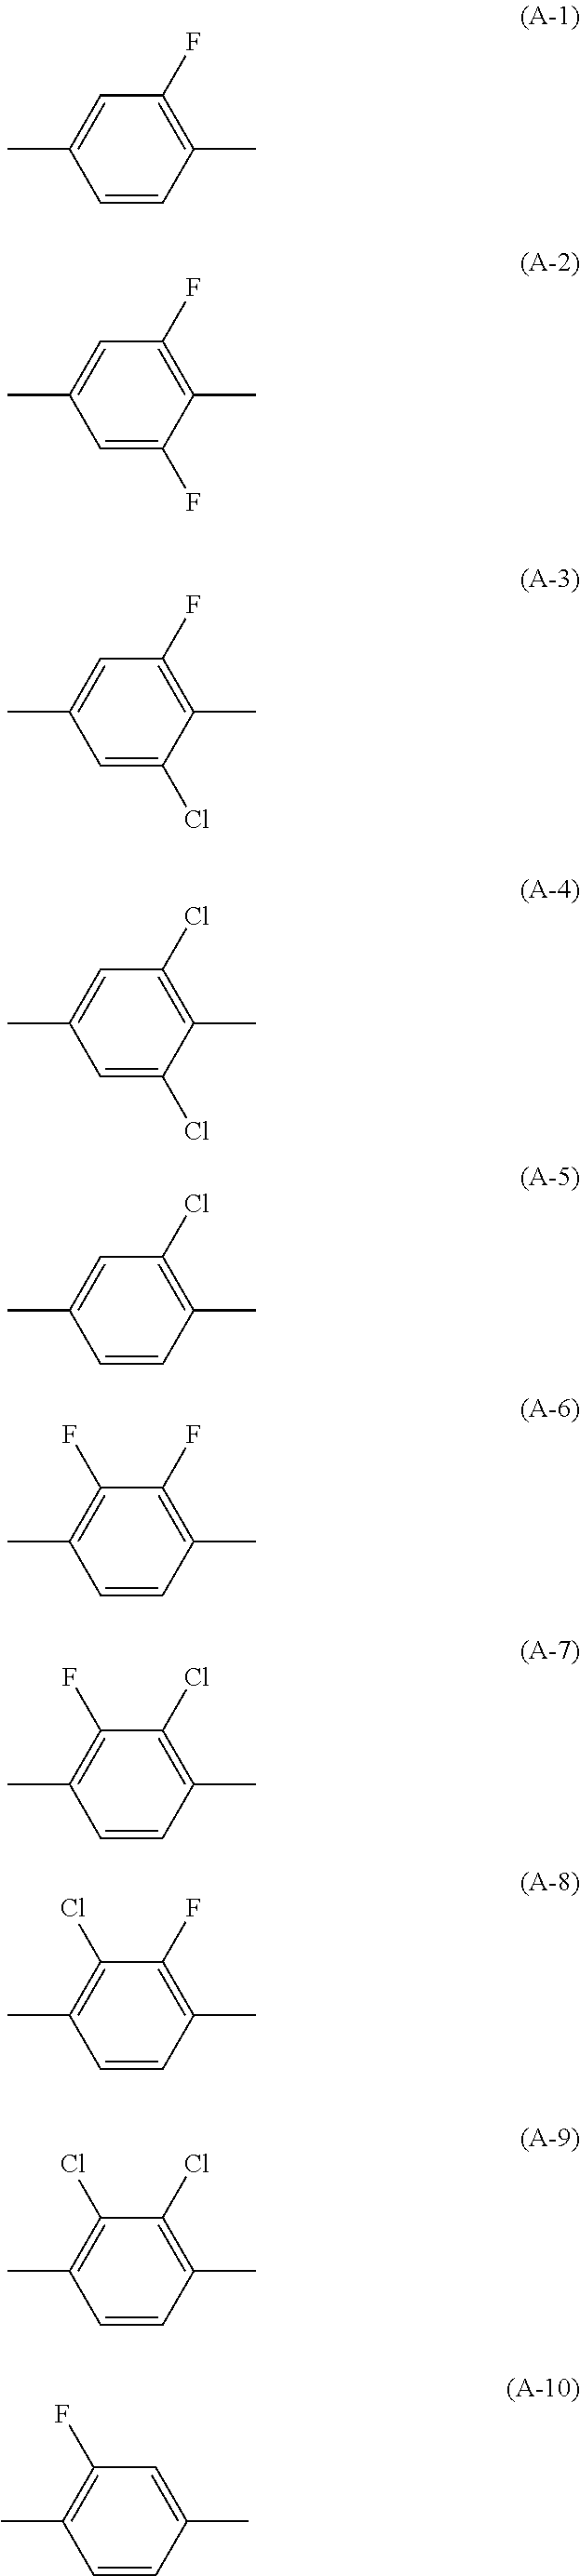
C1=CC(C)=C(F)C=C1C.C1=C(F)C(C)=C(F)C=C1C.C1=C(Cl)C(C)=C(F)C=C1C.C1=C(Cl)C(C)=C(Cl)C=C1C.C1=CC(C)=C(Cl)C=C1C.C1=CC(C)=C(F)C(F)=C1C.C1=CC(C)=C(Cl)C(F)=C1C.C1=CC(C)=C(F)C(Cl)=C1C.C1=CC(C)=C(Cl)C(Cl)=C1C.C1=CC(C)=CC(F)=C1C
